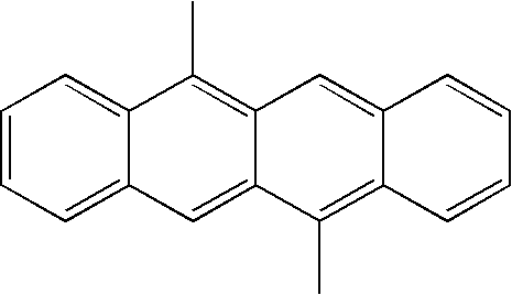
C12=CC=CC=C1C=C1C(=C2C)C=C2C(=C1C)C=CC=C2
